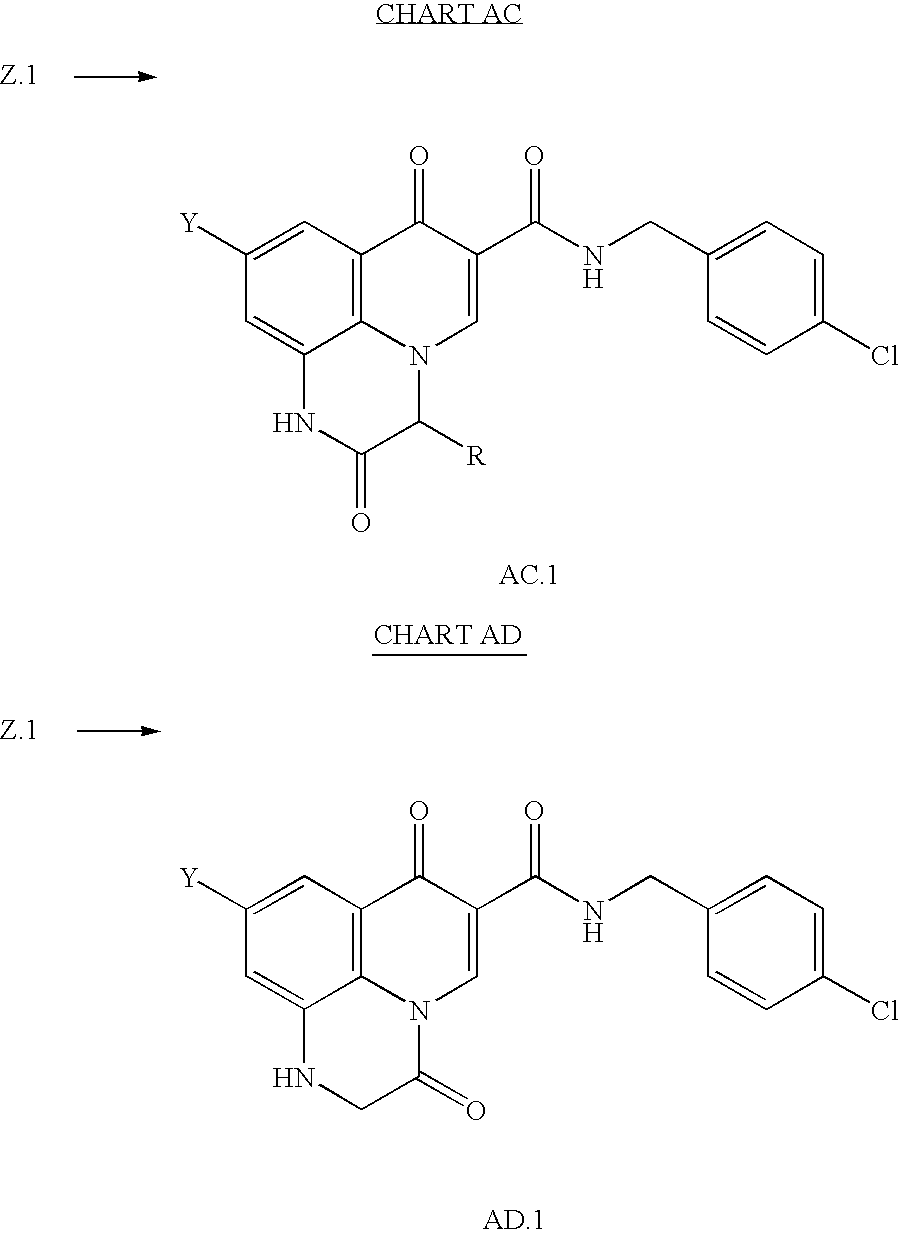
C1=C(C(NCC2=CC=C(Cl)C=C2)=O)C(=O)C2=C3N1C([R])C(=O)NC3=CC([Y])=C2.C1=C(C(NCC2=CC=C(Cl)C=C2)=O)C(=O)C2=C3N1C(=O)CNC3=CC([Y])=C2
